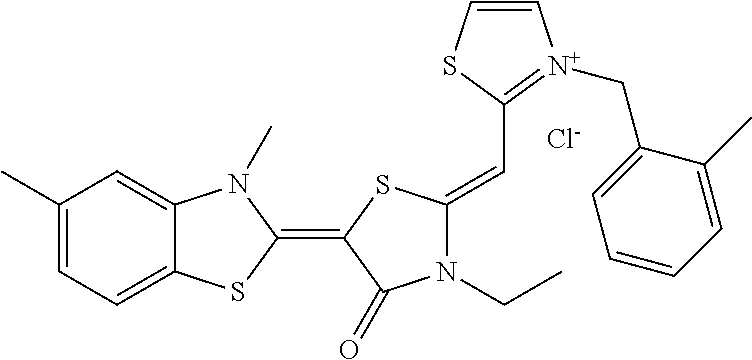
C1(C)=CC=C2C(=C1)N(C)C(=C1C(=O)N(CC)C(=CC3=[N+](CC4=CC=CC=C4C)C=CS3)S1)S2.[Cl-]
